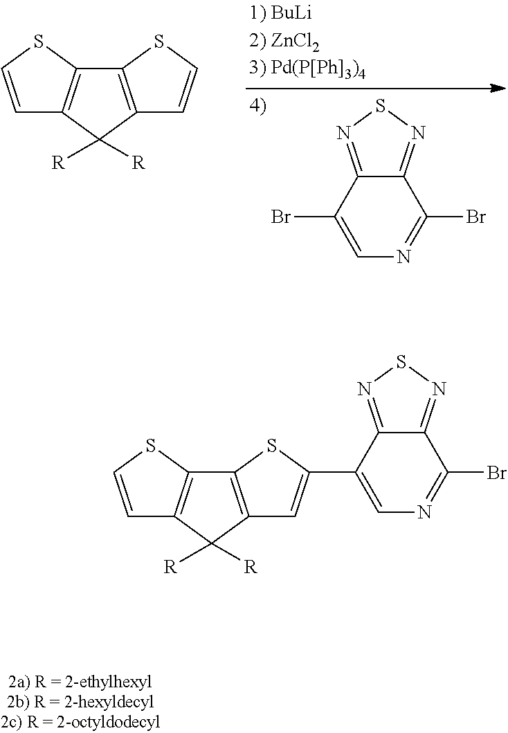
C1=CSC2=C1C([R])([R])C1=C2SC=C1.BrC1=CN=C(Br)C2=NSN=C12.C1=CSC2=C1C([R])([R])C1=C2SC(C2=CN=C(Br)C3=NSN=C23)=C1
